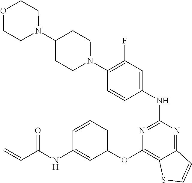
N1(C2=C(F)C=C(NC3=NC(OC4=CC=CC(NC(C=C)=O)=C4)=C4C(=N3)C=CS4)C=C2)CCC(N2CCOCC2)CC1
